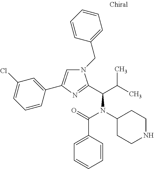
N1(CC2=CC=CC=C2)C=C(C2=CC(Cl)=CC=C2)N=C1C(C(C)C)N(C(=O)C1=CC=CC=C1)C1CCNCC1
